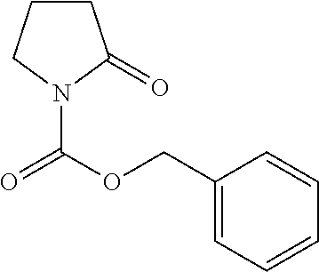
C1CCN(C(OCC2=CC=CC=C2)=O)C1=O
